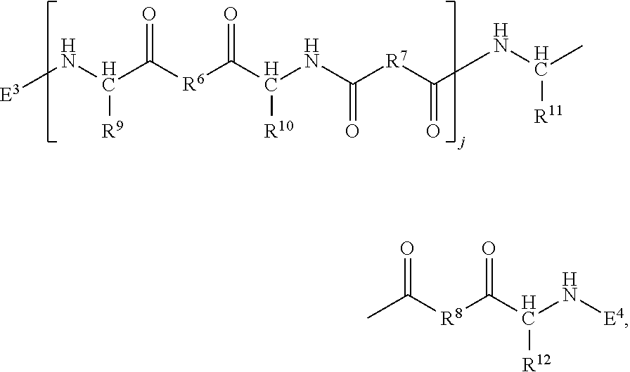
[E3]NC(C([R6]C(C(NC([R7]C(NC(C)[R11])=O)=O)[R10])=O)=O)[R9].C([R8]C(C(N[E4])[R12])=O)(=O)C
